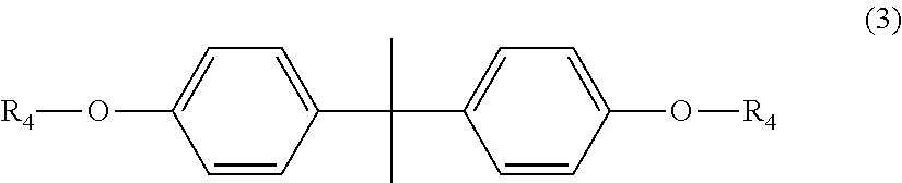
C1=C(C(C)(C)C2=CC=C(O[R4])C=C2)C=CC(O[R4])=C1
